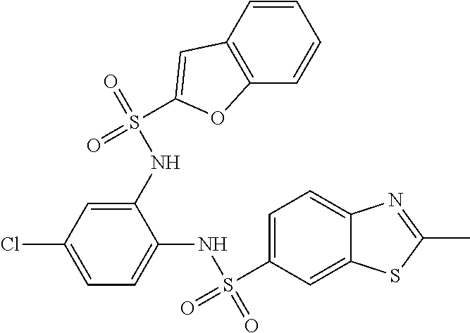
C1=C(S(=O)(NC2=CC=C(Cl)C=C2NS(=O)(=O)C2=CC3=C(C=CC=C3)O2)=O)C=C2C(=C1)N=C(C)S2
